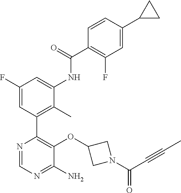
C1(OC2=C(C3=C(C)C(NC(C4=C(F)C=C(C5CC5)C=C4)=O)=CC(F)=C3)N=CN=C2N)CN(C(C#CC)=O)C1
